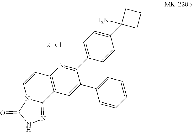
C1(C2(N)CCC2)=CC=C(C2=NC3=C(C=C2C2=CC=CC=C2)C2=NNC(=O)N2C=C3)C=C1
